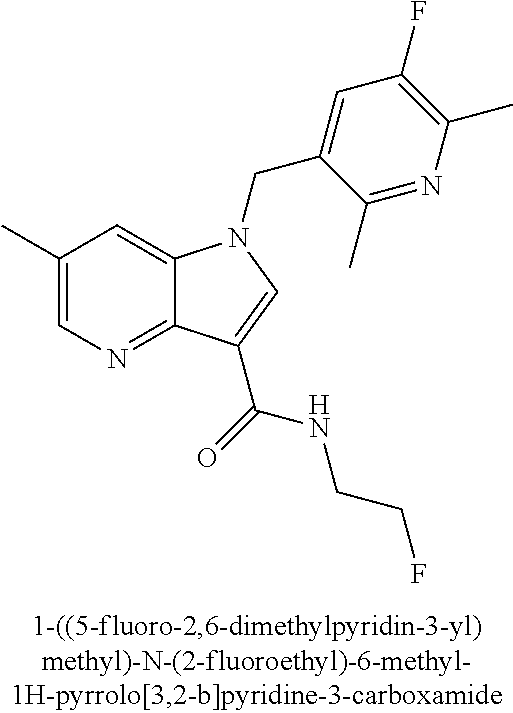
C1(C)=CN=C2C(=C1)N(CC1=CC(F)=C(C)N=C1C)C=C2C(NCCF)=O
